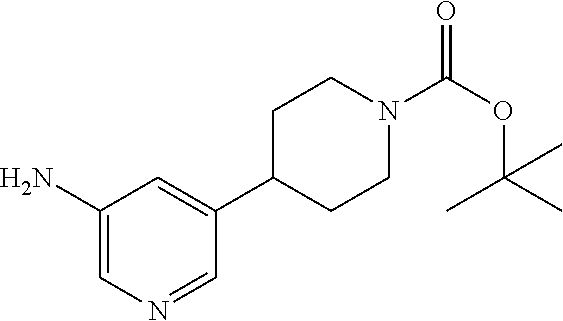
C1(N)=CN=CC(C2CCN(C(OC(C)(C)C)=O)CC2)=C1
